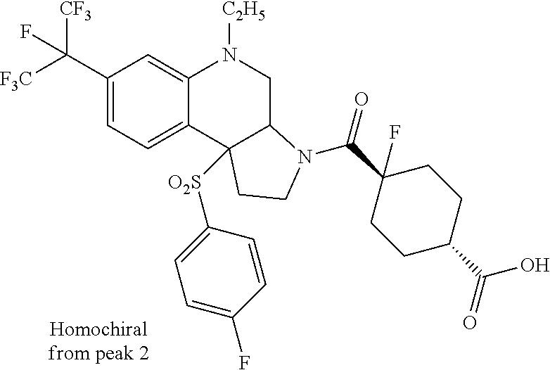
C1(C([F3C])([CF3])F)=CC=C2C(=C1)N([C2H5])CC1C2([O2S]C2=CC=C(F)C=C2)CCN1C(=O)C1(F)CCC(C(=O)O)CC1
